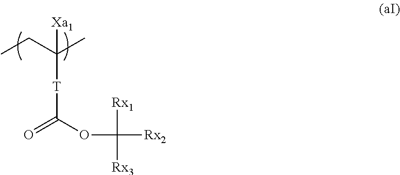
CCC([T]C(OC([Rx2])([Rx1])[Rx3])=O)(C)[Xa1]
